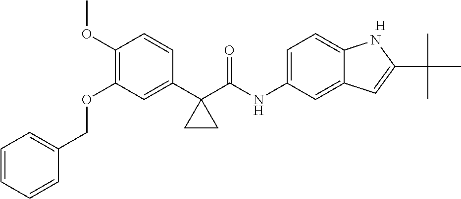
C1(C2(C(NC3=CC=C4C(=C3)C=C(C(C)(C)C)N4)=O)CC2)=CC(OCC2=CC=CC=C2)=C(OC)C=C1.[H]
